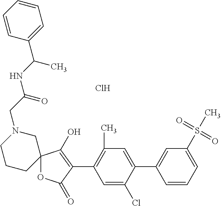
C12(OC(=O)C(C3=C(C)C=C(C4=CC(S(C)(=O)=O)=CC=C4)C(Cl)=C3)=C1O)CN(CC(NC(C1=CC=CC=C1)C)=O)CCC2.Cl
